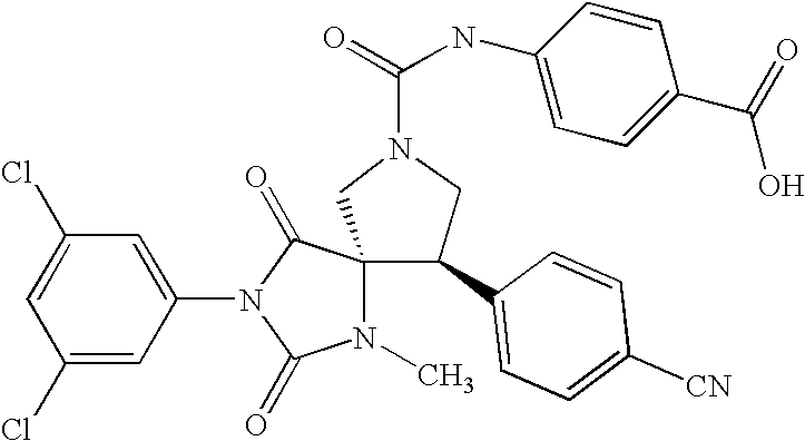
ClC1=CC(Cl)=CC(N2C(=O)C3(N(C)C2=O)CN(C(NC2=CC=C(C(=O)O)C=C2)=O)CC3C2=CC=C([CN])C=C2)=C1
